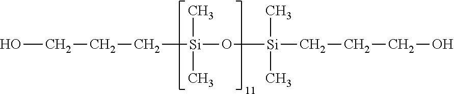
OCCC[Si](O[Si](CCCO)(C)C)(C)C
